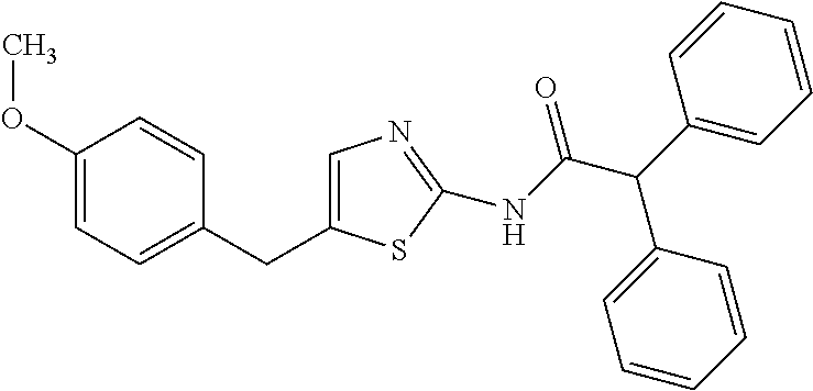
C1(OC)=CC=C(CC2=CN=C(NC(C(C3=CC=CC=C3)C3=CC=CC=C3)=O)S2)C=C1
